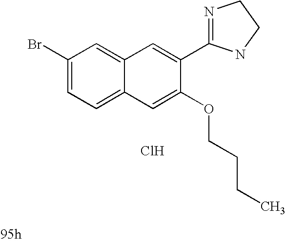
C1=C(C2=NCCN2)C(OCCCC)=CC2=CC=C(Br)C=C12.Cl
